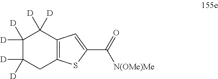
C1([D])([D])C([D])([D])CC2=C(C1([D])[D])C=C(C(=O)[N(OMe)Me])S2
